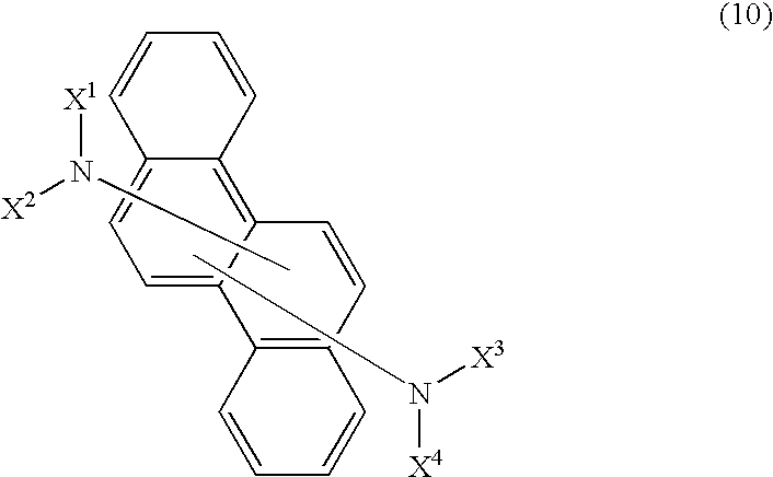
C1=C2C(=C3C(=C1)C=CC=C3)C=CC1=C2C=CC=C1.CN([X3])[X4].[X1]N(C)[X2]
